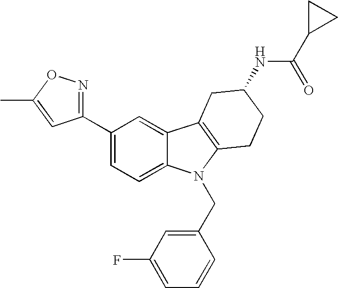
C1(C2=NOC(C)=C2)=CC=C2C(=C1)C1=C(N2CC2=CC(F)=CC=C2)CCC(NC(C2CC2)=O)C1
